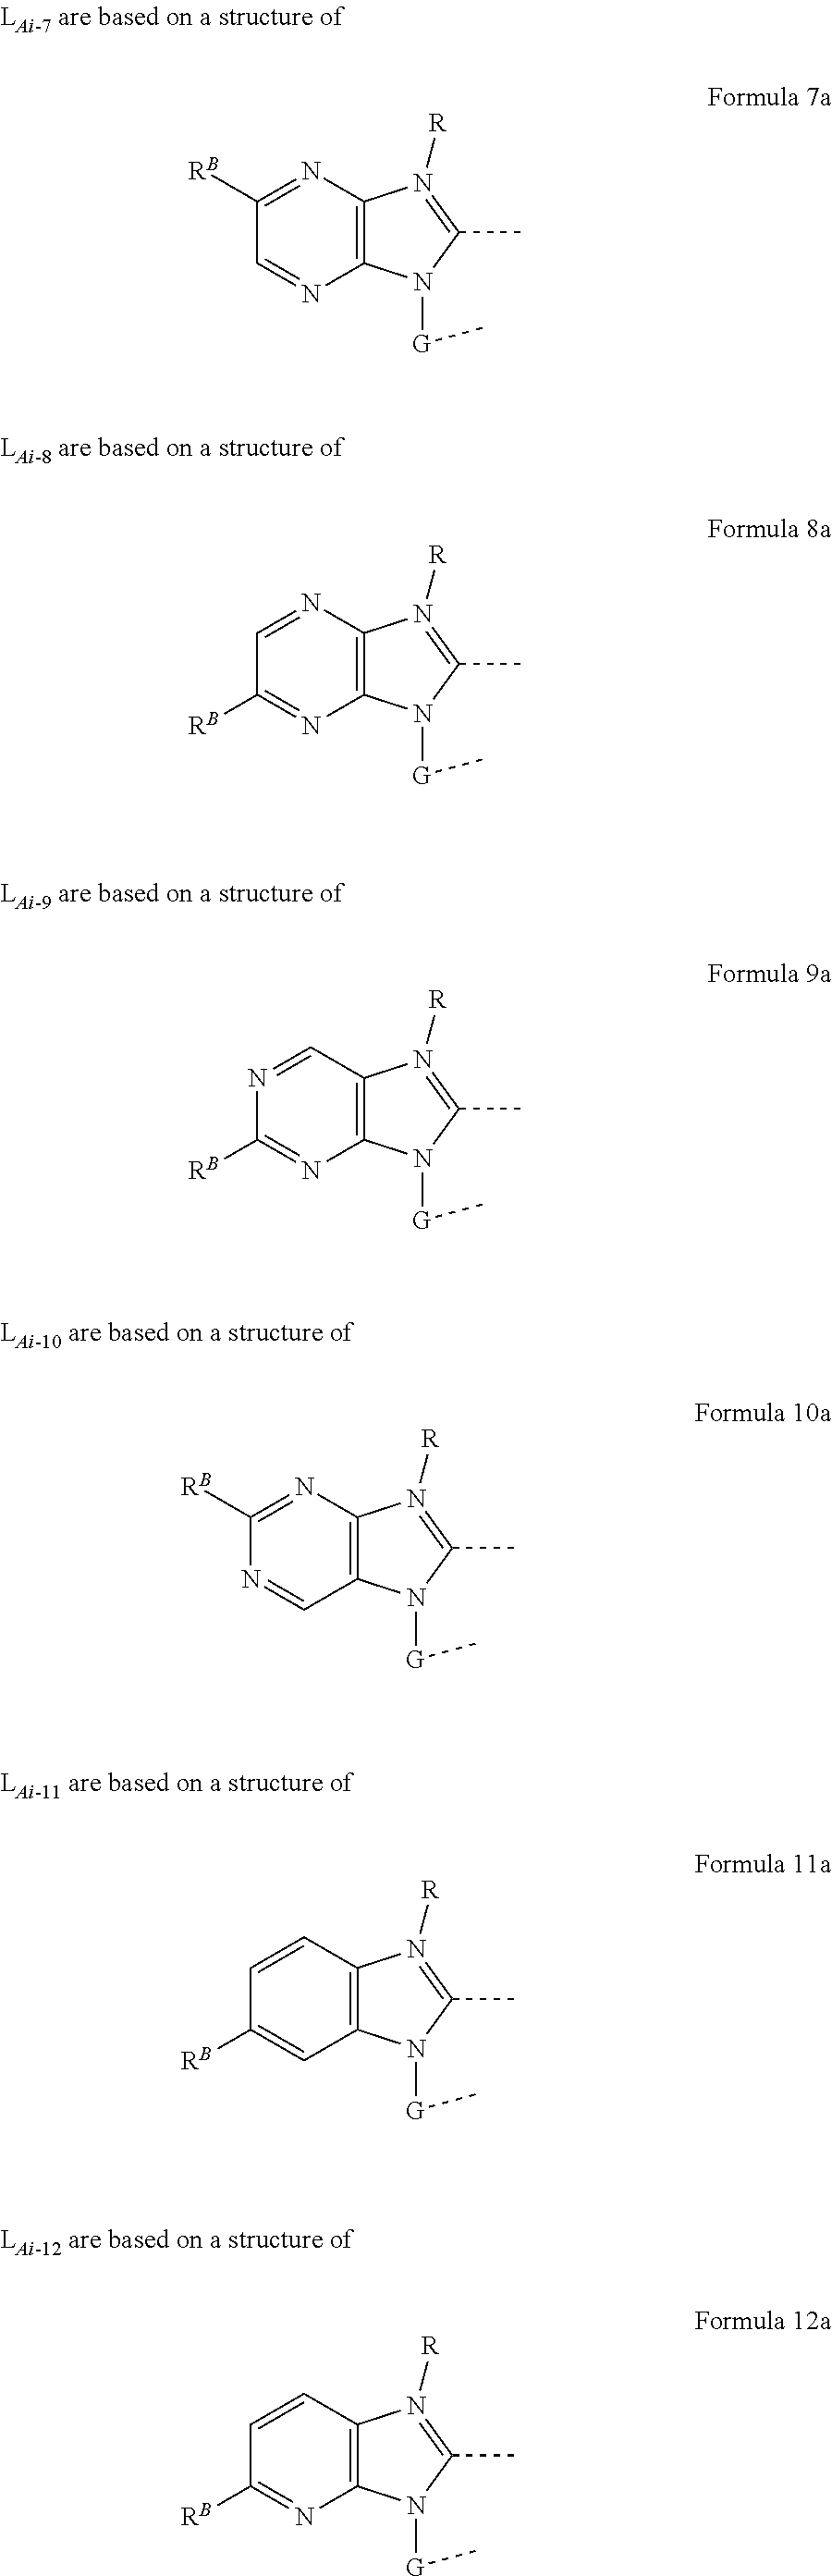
C12=C(N([G]C)C(C)=N1[R])N=CC([RB])=N2.C12=C(N([G]C)C(C)=N1[R])N=C([RB])C=N2.C12=C(N([G]C)C(C)=N1[R])N=C([RB])N=C2.C12=C(N([G]C)C(C)=N1[R])C=NC([RB])=N2.C12=C(N([G]C)C(C)=N1[R])C=C([RB])C=C2.C12=C(N([G]C)C(C)=N1[R])N=C([RB])C=C2
